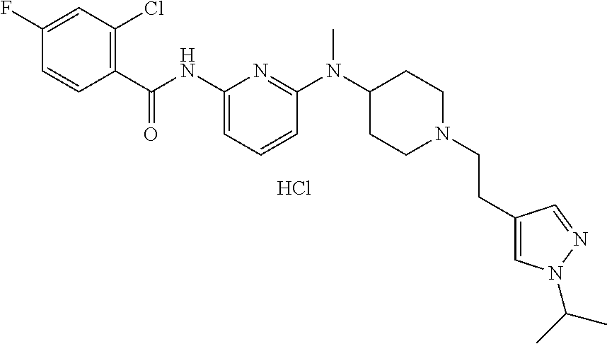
Cl.C1(C(NC2=CC=CC(N(C3CCN(CCC4=CN(C(C)C)N=C4)CC3)C)=N2)=O)=C(Cl)C=C(F)C=C1
